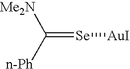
[n-Ph]C(=[Se][AuI])[Me2N]
